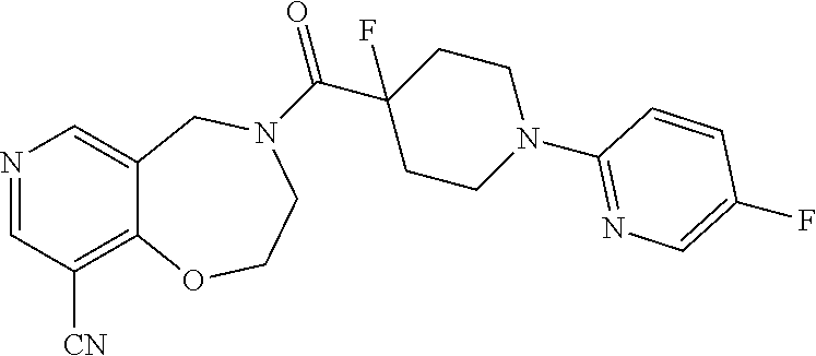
N1=CC([CN])=C2C(=C1)CN(C(C1(F)CCN(C3=NC=C(F)C=C3)CC1)=O)CCO2
